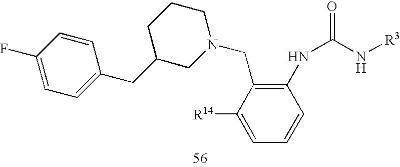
C1(CC2=CC=C(F)C=C2)CN(CC2=C(NC(N[R3])=O)C=CC=C2[R14])CCC1
